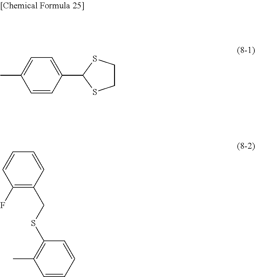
CC1=CC=C(C2SCCS2)C=C1.FC1=C(CSC2=C(C)C=CC=C2)C=CC=C1
